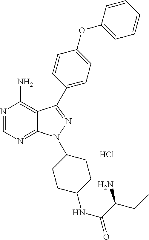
N1=CN=C2C(=C1N)C(C1=CC=C(OC3=CC=CC=C3)C=C1)=NN2C1CCC(NC(C(CC)N)=O)CC1.Cl
